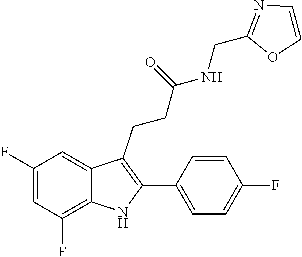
C(C(=O)NCC1=NC=CO1)CC1=C(C2=CC=C(F)C=C2)NC2=C(F)C=C(F)C=C21
